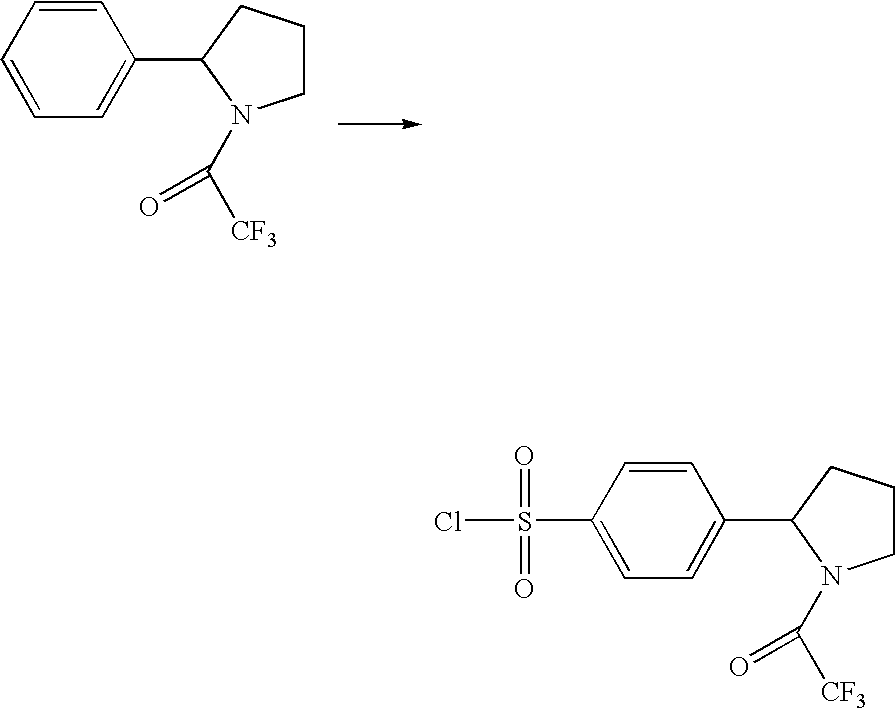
C1=CC=CC=C1C1CCCN1C(=O)[CF3].C1=CC(S(=O)(=O)Cl)=CC=C1C1N(C([CF3])=O)CCC1
